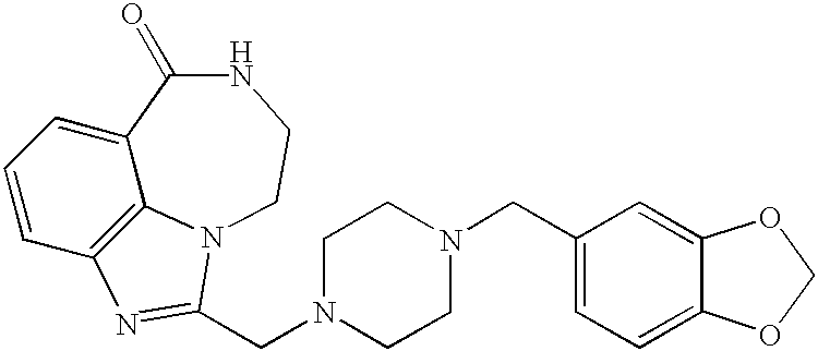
C1=CC2=C3C(=C1)C(=O)NCCN3C(CN1CCN(CC3=CC=C4C(=C3)OCO4)CC1)=N2
